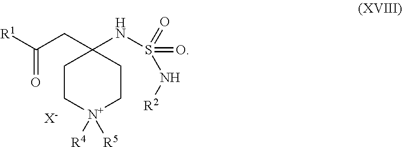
C1C[N+]([R4])([R5])CCC1(CC([R1])=O)NS(=O)(N[R2])=O.[X-]
